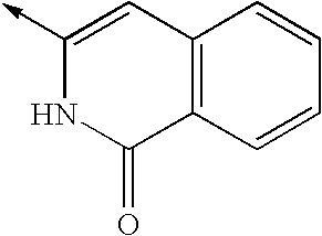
C12=C(C=CC=C1)C(=O)NC(->C)=C2
